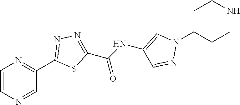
C1=CN=CC(C2=NN=C(C(NC3=CN(C4CCNCC4)N=C3)=O)S2)=N1
